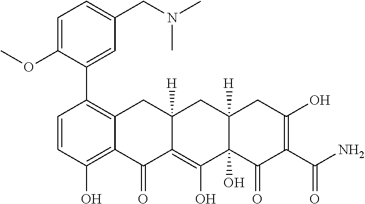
C1=CC(O)=C2C(=C1C1=CC(CN(C)C)=CC=C1OC)CC1([H])C(=C(O)C3(O)C([H])(C1)CC(O)=C(C(N)=O)C3=O)C2=O
